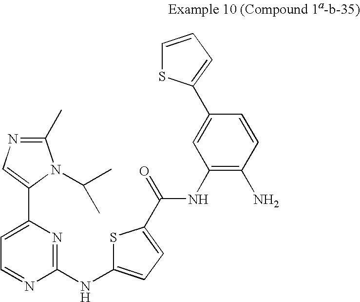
C1(C)=NC=C(C2=CC=NC(NC3=CC=C(C(=O)NC4=C(N)C=CC(C5=CC=CS5)=C4)S3)=N2)N1C(C)C
